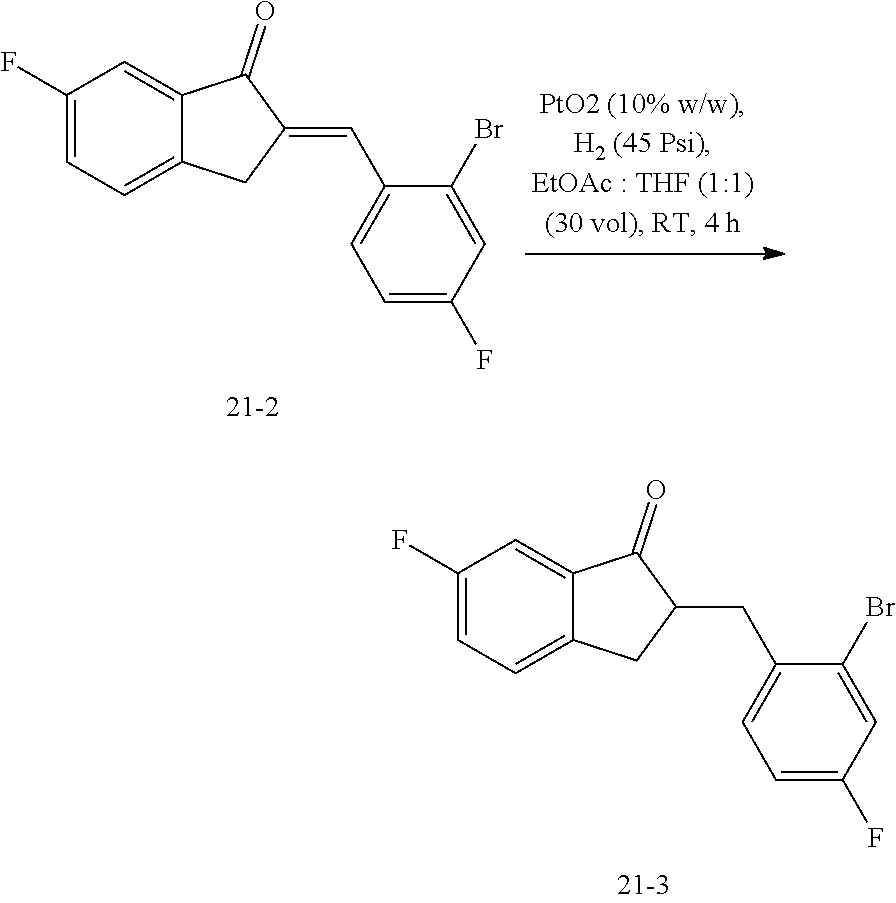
C1(F)=CC=C2C(=C1)C(=O)C(CC1=CC=C(F)C=C1Br)C2.C1(F)=CC=C2C(=C1)C(=O)C(=CC1=CC=C(F)C=C1Br)C2
